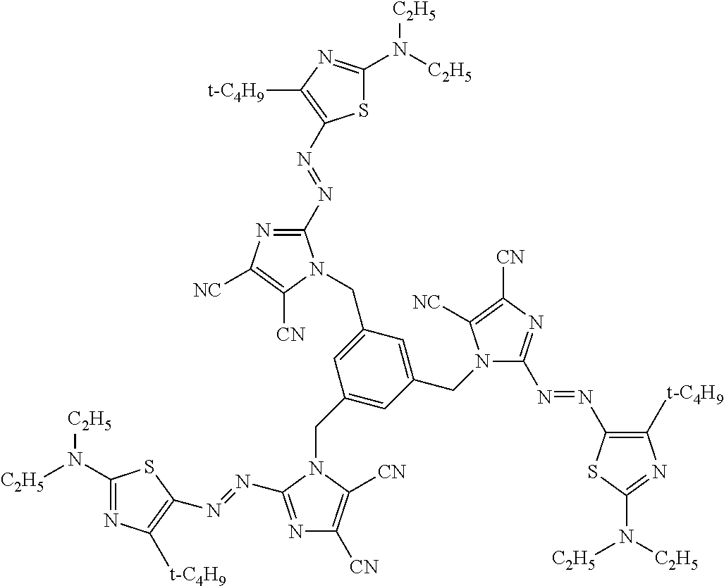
C1(N([C2H5])[C2H5])=NC([t-C4H9])=C(N=NC2=NC([CN])=C([CN])N2CC2=CC(CN3C(N=NC4=C([t-C4H9])N=C(N([C2H5])[C2H5])S4)=NC([CN])=C3[NC])=CC(CN3C(N=NC4=C([t-C4H9])N=C(N([C2H5])[C2H5])S4)=NC([NC])=C3[CN])=C2)S1
